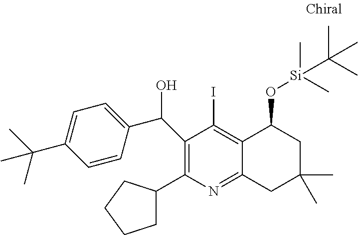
C1(C(O)C2=CC=C(C(C)(C)C)C=C2)=C(C2CCCC2)N=C2C(=C1I)C(O[Si](C(C)(C)C)(C)C)CC(C)(C)C2
